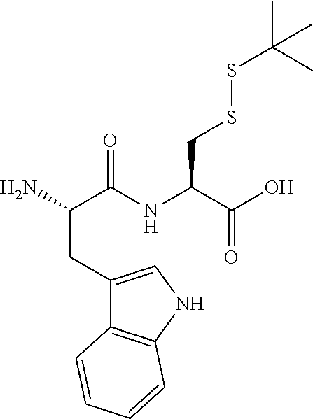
C1(CC(N)C(NC(C(O)=O)CSSC(C)(C)C)=O)=CNC2=C1C=CC=C2
